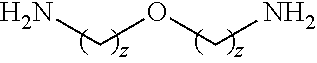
NCOCN
